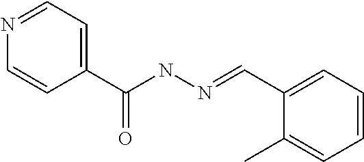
C1=CN=CC=C1C(NN=CC1=CC=CC=C1C)=O
